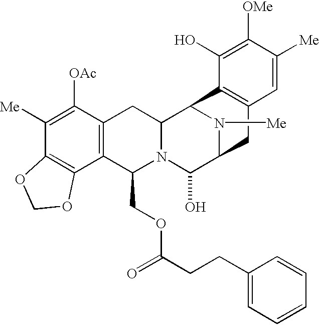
C1([Me])=C([OAc])C2=C(C3=C1OCO3)C(COC(=O)CCC1=CC=CC=C1)N1C(C2)C2N([Me])C(C1O)CC1=C2C(O)=C([OMe])C([Me])=C1
